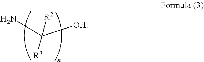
NC([OH])([R2])[R3]
